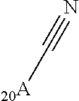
N#C[20A]
